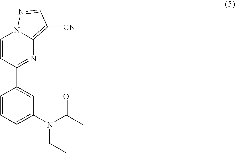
C1=CN2N=CC([CN])=C2N=C1C1=CC(N(CC)C(C)=O)=CC=C1
